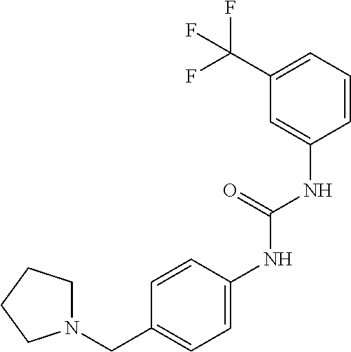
C1=CC=C(C(F)(F)F)C=C1NC(NC1=CC=C(CN2CCCC2)C=C1)=O
